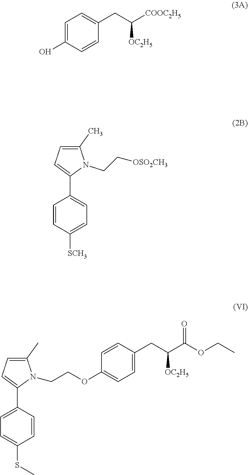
C1=CC(C2=CC=C(C)N2CC[OSO2CH3])=CC=C1[SCH3].C1=C(O)C=CC(CC([COOC2H5])[OC2H5])=C1.C1=C(SC)C=CC(C2=CC=C(C)N2CCOC2=CC=C(CC(C(OCC)=O)[OC2H5])C=C2)=C1
